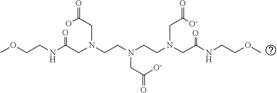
COCCNC(CN(CC(O)=O)CCN(CCN(CC(=O)NCCOC)CC(=O)[O-])CC(=O)[O-])=O
